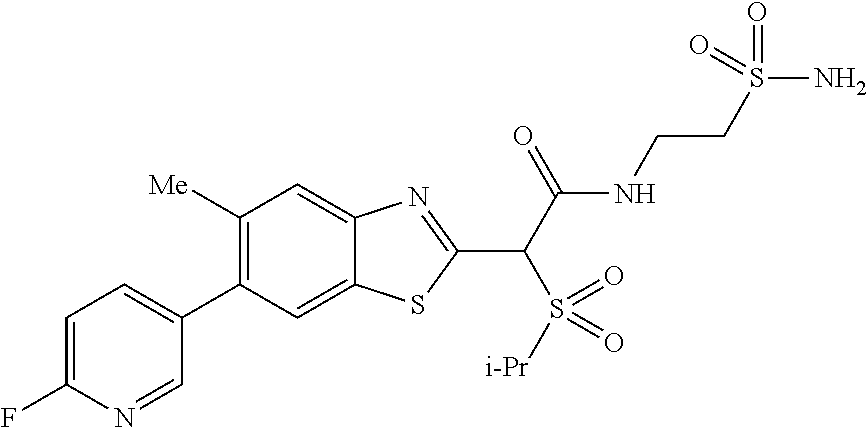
C1(C2=CC=C(F)N=C2)=C([Me])C=C2C(=C1)SC(C(C(NCCS(N)(=O)=O)=O)S(=O)([i-Pr])=O)=N2
